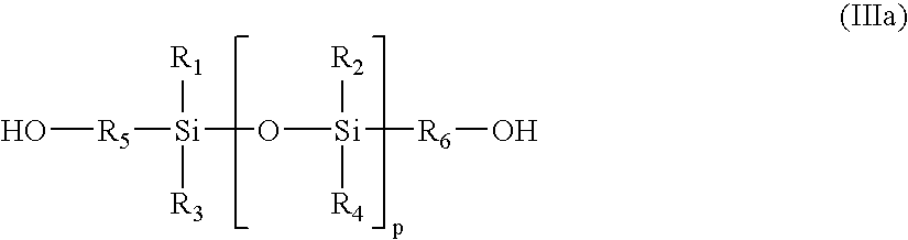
O[R5][Si]([R1])([R3])O[Si]([R2])([R4])[R6]O
